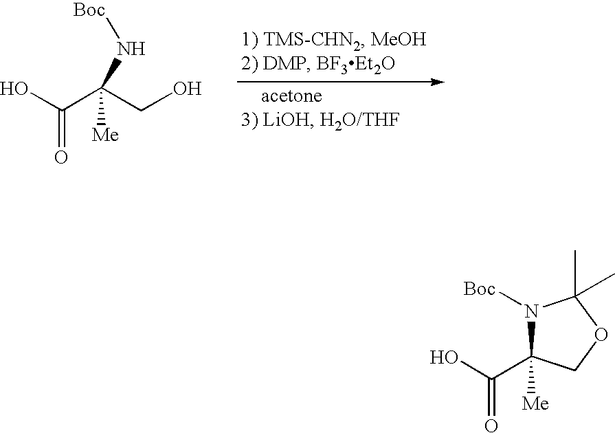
C(=O)(O)C(N[Boc])(CO)[Me].C(=O)(C1([Me])N([Boc])C(C)(C)OC1)O
